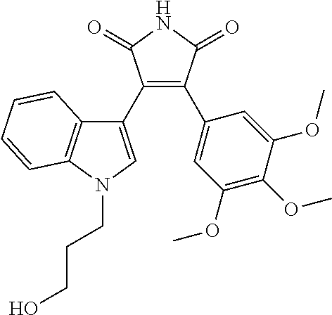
C1(C2=CN(CCCO)C3=C2C=CC=C3)=C(C2=CC(OC)=C(OC)C(OC)=C2)C(=O)NC1=O
